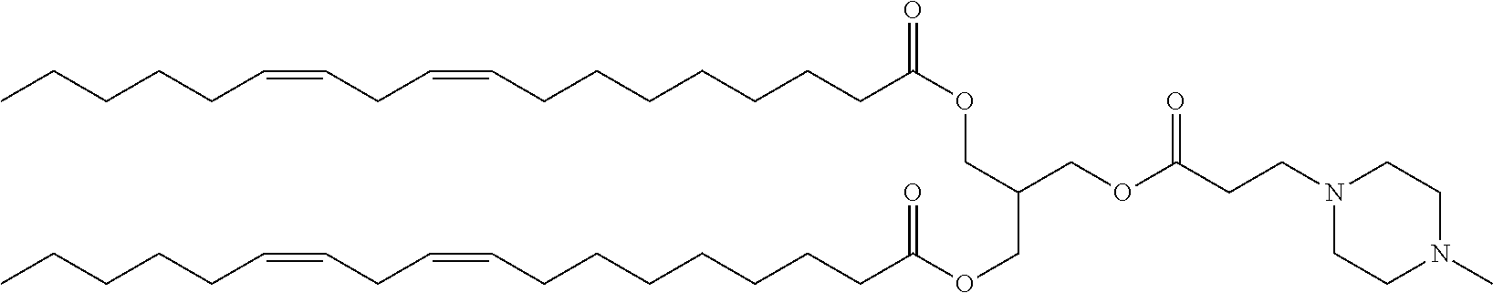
CCCCCC=CCC=CCCCCCCCC(OCC(COC(CCN1CCN(C)CC1)=O)COC(=O)CCCCCCCC=CCC=CCCCCC)=O
